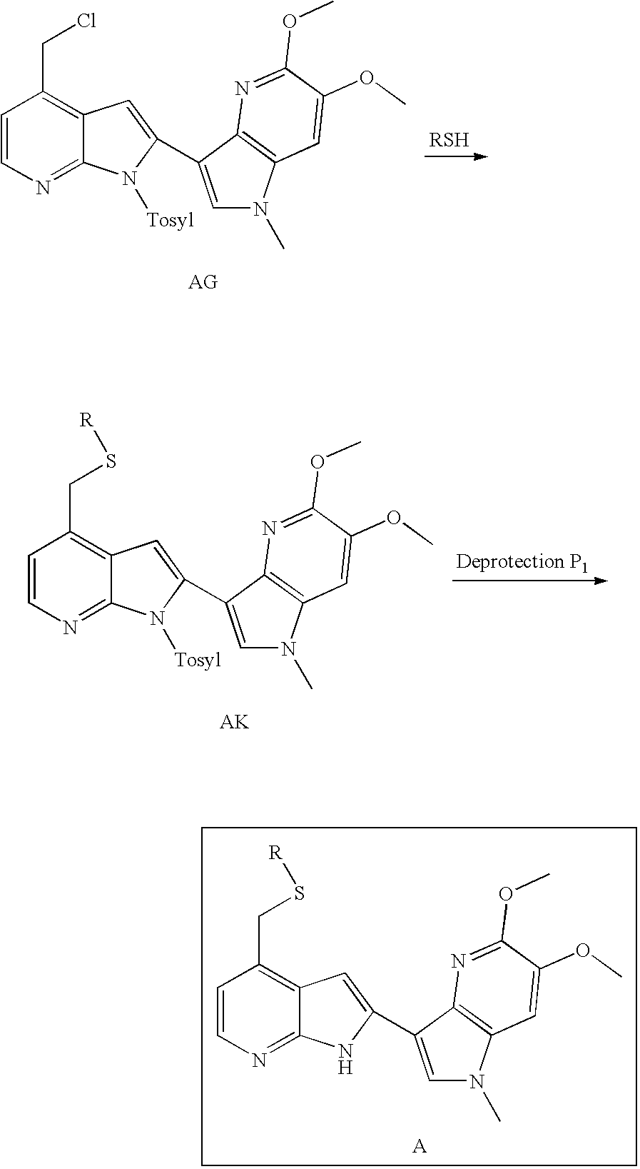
C1=CN=C2C(=C1CCl)C=C(C1=CN(C)C3=C1N=C(OC)C(OC)=C3)N2[Tosyl].[RSH].[Deprotection P1].C1=CN=C2C(=C1CS[R])C=C(C1=CN(C)C3=C1N=C(OC)C(OC)=C3)N2[Tosyl].C1=CN=C2C(=C1CS[R])C=C(C1=CN(C)C3=C1N=C(OC)C(OC)=C3)N2
